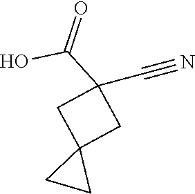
C1(C#N)(C(O)=O)CC2(C1)CC2
